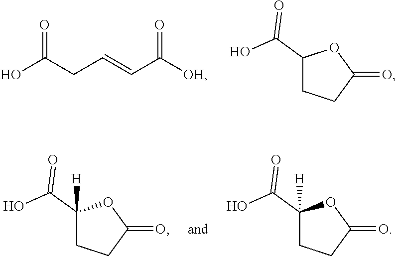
O=C(CC=CC([OH])=O)O.C1(C(O)=O)CCC(=O)O1.C1(C(O)=O)([H])CCC(=O)O1.C1(C(O)=O)([H])CCC(=O)O1
